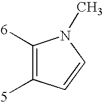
C1([6])=C([5])C=CN1C
